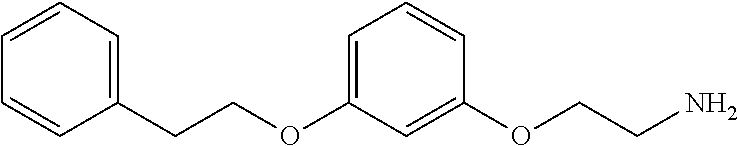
C(OC1=CC=CC(OCCN)=C1)CC1=CC=CC=C1
